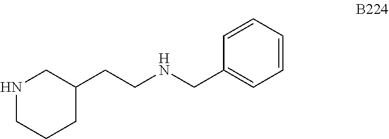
C1CNCC(CCNCC2=CC=CC=C2)C1
